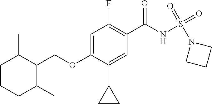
C1=C(OCC2C(C)CCCC2C)C(C2CC2)=CC(C(NS(=O)(=O)N2CCC2)=O)=C1F
